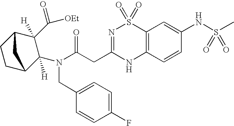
C1CC2C(N(C(CC3=NS(=O)(=O)C4=C(N3)C=CC(NS(C)(=O)=O)=C4)=O)CC3=CC=C(F)C=C3)([H])C(C([OEt])=O)([H])C1C2
